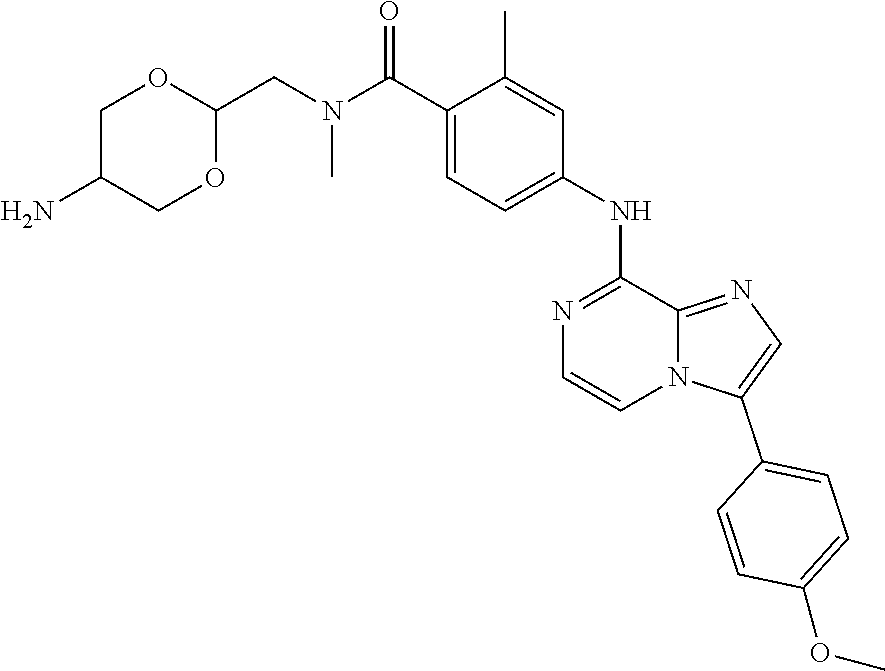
C1C(N)COC(CN(C)C(C2=CC=C(NC3=NC=CN4C3=NC=C4C3=CC=C(OC)C=C3)C=C2C)=O)O1
